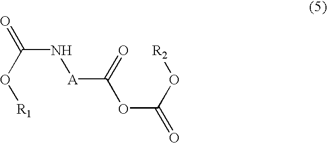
C(N[A]C(OC(=O)O[R2])=O)(O[R1])=O
